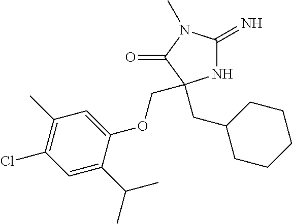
N1C(=N)N(C)C(=O)C1(CC1CCCCC1)COC1=CC(C)=C(Cl)C=C1C(C)C
